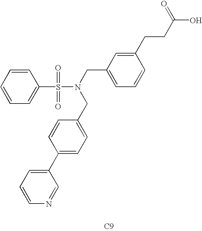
C1=CC=C(S(=O)(=O)N(CC2=CC=CC(CCC(O)=O)=C2)CC2=CC=C(C3=CC=CN=C3)C=C2)C=C1.[C9]
